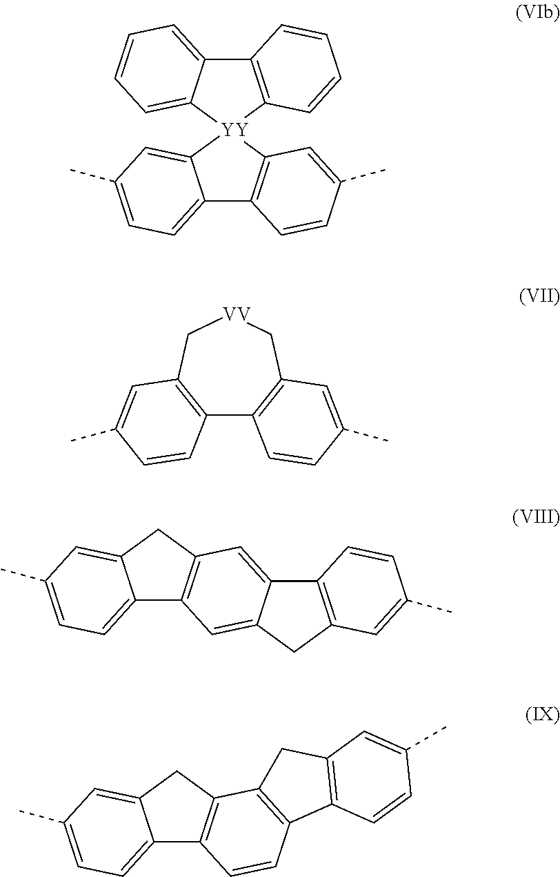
C12=C(C=CC=C1)[YY]1(C3=CC=CC=C23)C2=C(C3=CC=C(C)C=C31)C=CC(C)=C2.C12=C(C[VV]CC3=C1C=CC(C)=C3)C=C(C)C=C2.C12=CC=C(C)C=C1CC1=C2C=C2C(=C1)C1=C(C2)C=C(C)C=C1.C12=CC=C(C)C=C1CC1=C2C=CC2=C1CC1=C2C=CC(C)=C1
